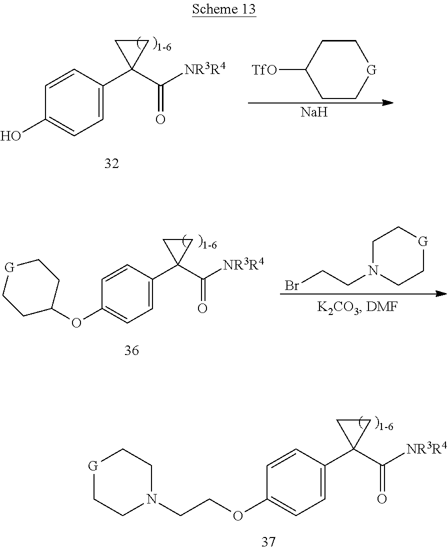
C1=CC(C2(C([NR3R4])=O)CC2)=CC=C1OCCN1CC[G]CC1.C1=CC(C2(C([NR3R4])=O)CC2)=CC=C1O.C1([TfO])CC[G]CC1.[Na].C1=CC(C2(C([NR3R4])=O)CC2)=CC=C1OC1CC[G]CC1.C1N(CCBr)CC[G]C1
